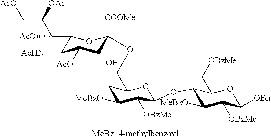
C1([MeBzO])C([OBzMe])C(OC2C([MeBzO])C([OBzMe])C([OBn])OC2C[OBzMe])OC(COC2([COOMe])CC([AcO])C([AcHN])C(C(C([OAc])C[AcO])[AcO])O2)C1O
